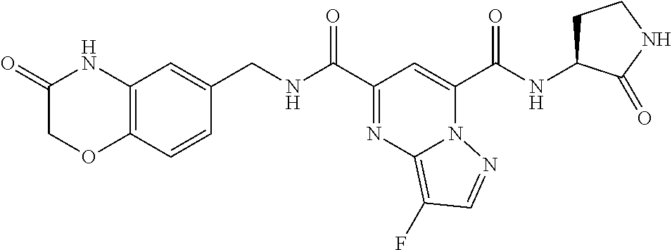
C(=O)(C1=CC(C(=O)NCC2=CC3=C(C=C2)OCC(=O)N3)=NC2=C(F)C=NN21)NC1CCNC1=O
